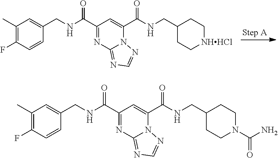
C1(C)=C(F)C=CC(CNC(C2=NC3=NC=NN3C(C(NCC3CC[NHHCl]CC3)=O)=C2)=O)=C1.C1(C)=C(F)C=CC(CNC(C2=NC3=NC=NN3C(C(NCC3CCN(C(N)=O)CC3)=O)=C2)=O)=C1
